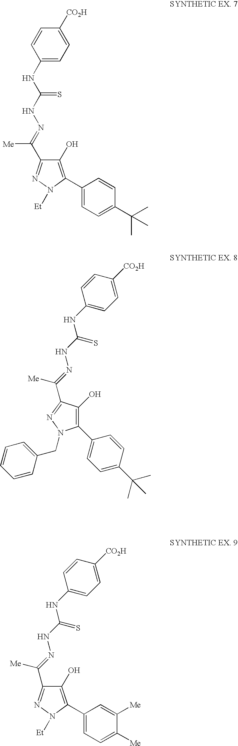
C1(C2=C(O)C(C([Me])=NNC(NC3=CC=C([CO2H])C=C3)=S)=NN2[Et])=CC=C(C(C)(C)C)C=C1.C1(C2=C(O)C(C([Me])=NNC(NC3=CC=C([CO2H])C=C3)=S)=NN2CC2=CC=CC=C2)=CC=C(C(C)(C)C)C=C1.C1(C2=C(O)C(C([Me])=NNC(NC3=CC=C([CO2H])C=C3)=S)=NN2[Et])=CC=C([Me])C([Me])=C1
